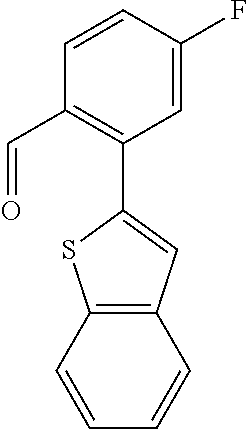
C12=C(C=CC=C1)SC(C1=C(C=O)C=CC(F)=C1)=C2
